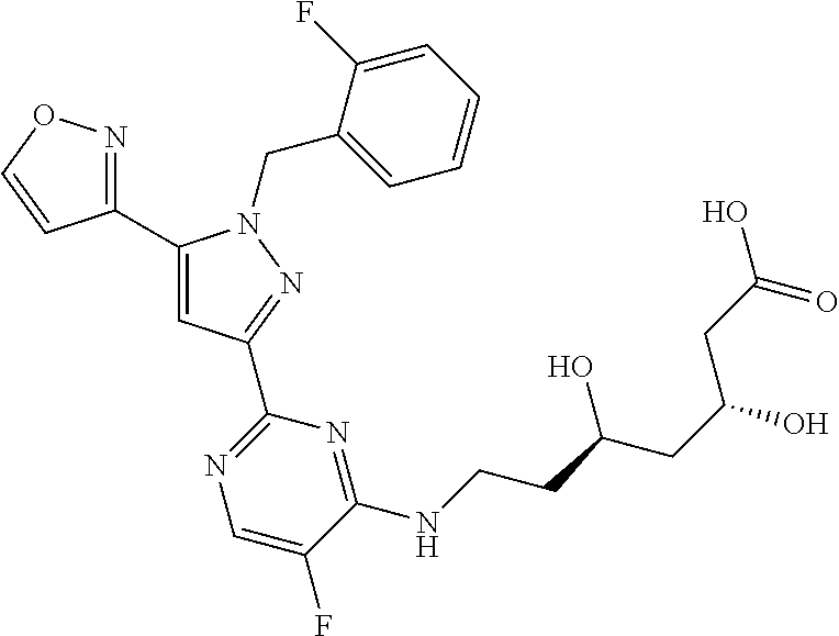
C1(C2=CC(C3=NC=C(F)C(NCCC(O)CC(CC(=O)O)O)=N3)=NN2CC2=CC=CC=C2F)=NOC=C1
